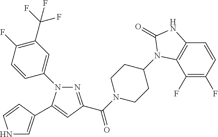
N1=C(C(=O)N2CCC(N3C4=C(C=CC(F)=C4F)NC3=O)CC2)C=C(C2=CNC=C2)N1C1=CC(C(F)(F)F)=C(F)C=C1
